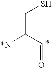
SCC(C=O)[*N]
